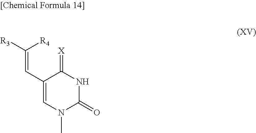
C1(C=C([R3])[R4])=CN(C)C(=O)NC1=[X]
